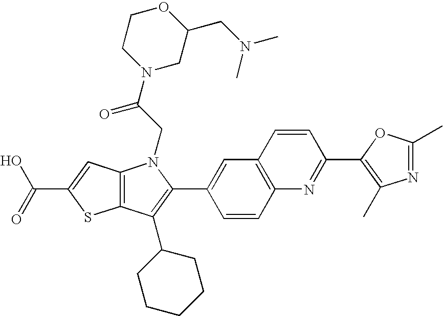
C(C1=CC2=C(S1)C(C1CCCCC1)=C(C1=CC3=C(C=C1)N=C(C1=C(C)N=C(C)O1)C=C3)N2CC(=O)N1CC(CN(C)C)OCC1)(=O)O
